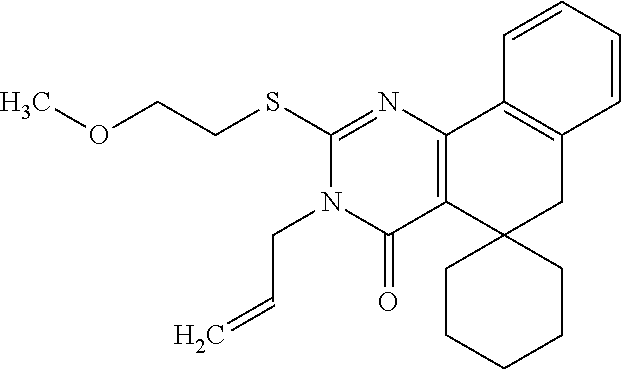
C(CSC1=NC2=C(C(=O)N1CC=C)C1(CC3=C2C=CC=C3)CCCCC1)OC
